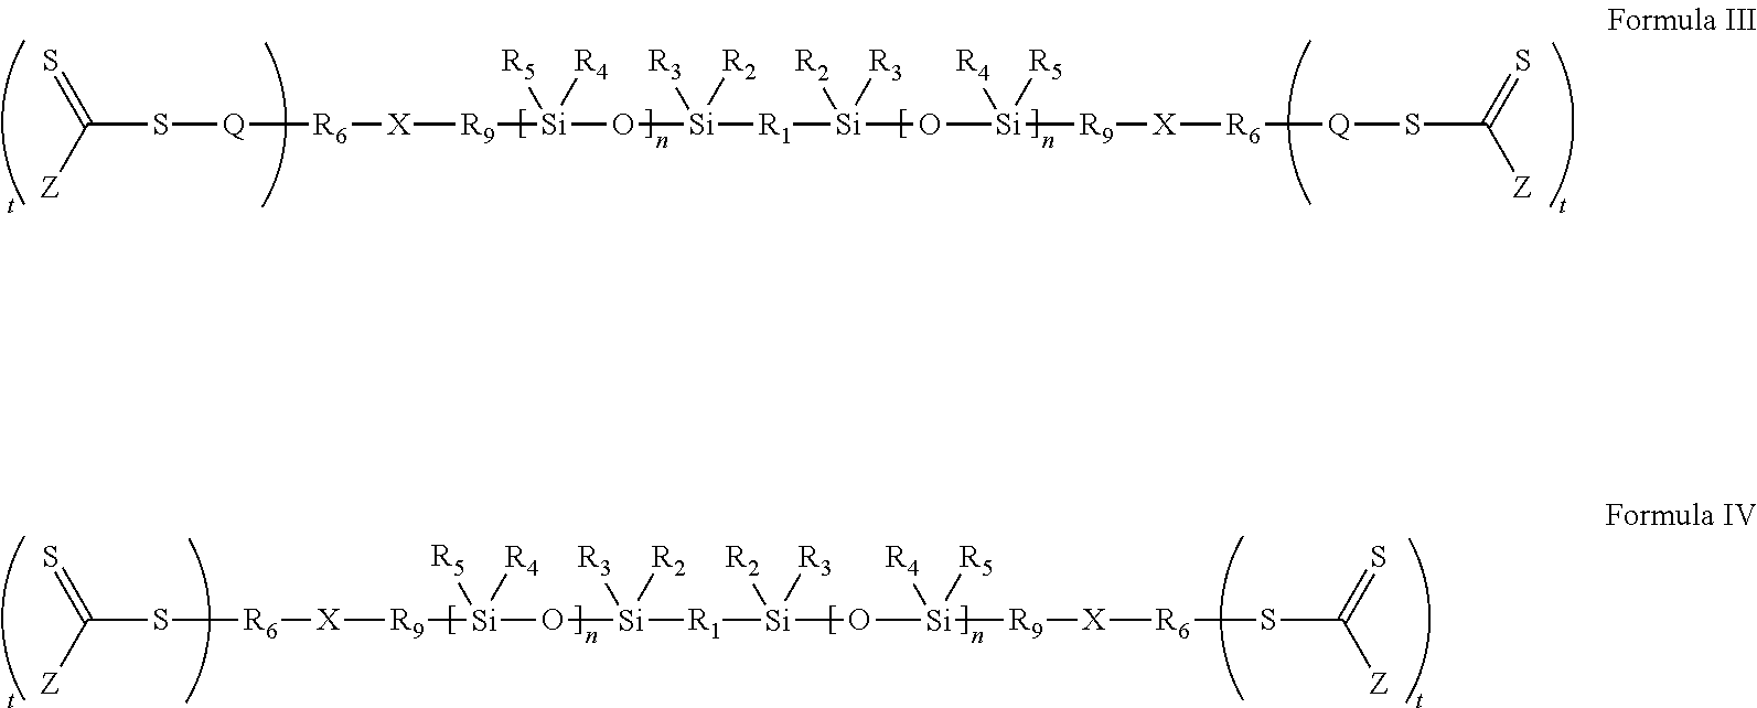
S=C([Z])S[Q][R6][X][R9][Si](O[Si]([R1][Si](O[Si]([R9][X][R6][Q]SC([Z])=S)([R4])[R5])([R2])[R3])([R3])[R2])([R5])[R4].S=C([Z])S[R6][X][R9][Si](O[Si]([R1][Si](O[Si]([R9][X][R6]SC([Z])=S)([R4])[R5])([R2])[R3])([R3])[R2])([R5])[R4]
